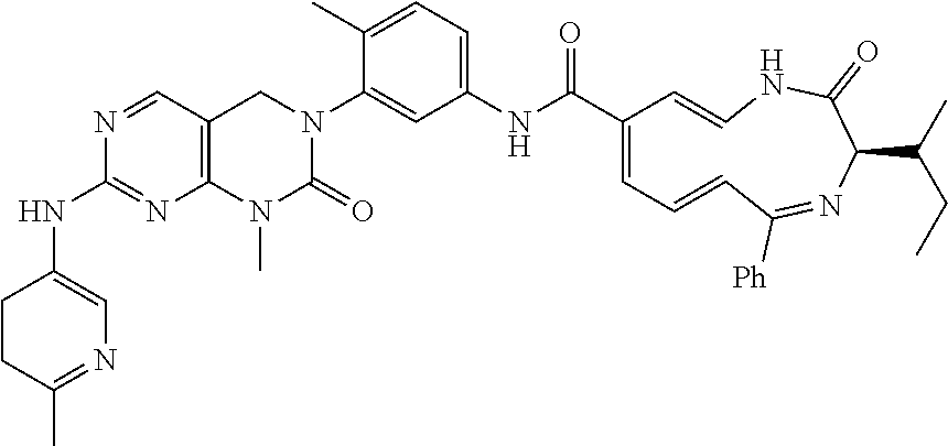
C1CC(C)=NC=C1NC1=NC2=C(C=N1)CN(C1=CC(NC(C3=CC=CC([Ph])=NC(C(C)CC)C(=O)NC=C3)=O)=CC=C1C)C(=O)N2C
